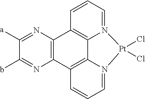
C1([a])=NC2=C(N=C1b)C1=C3C4=C2C=CC=N4[Pt](Cl)(Cl)N3=CC=C1
